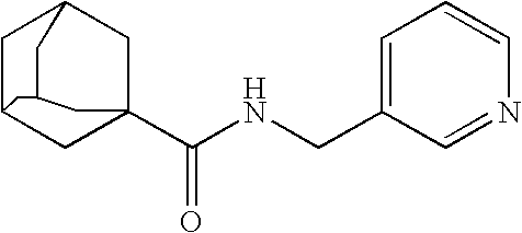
C1C2CC3(C(NCC4=CC=CN=C4)=O)CC1CC(C3)C2
